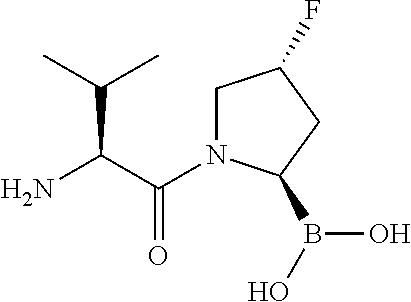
C(C(N)C(C)C)(=O)N1CC(F)CC1B(O)O
